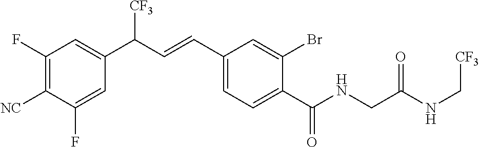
C1(F)=C([NC])C(F)=CC(C(C=CC2=CC=C(C(NCC(NC[CF3])=O)=O)C(Br)=C2)[CF3])=C1
